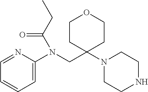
C1=C(N(CC2(N3CCNCC3)CCOCC2)C(CC)=O)N=CC=C1
